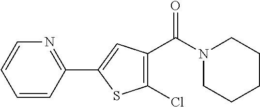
N1(C(C2=C(Cl)SC(C3=NC=CC=C3)=C2)=O)CCCCC1
